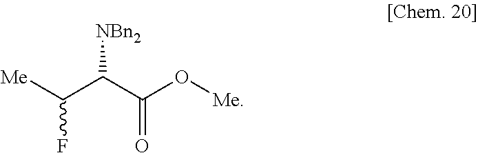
FC(C([NBn2])C(O[Me])=O)[Me]
